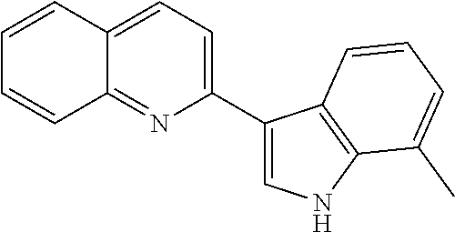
C1=CC2=CC=C(C3=CNC4=C3C=CC=C4C)N=C2C=C1
